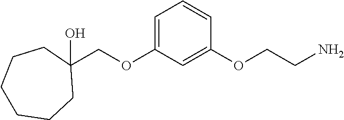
C(OC1=CC=CC(OCCN)=C1)C1(O)CCCCCC1
